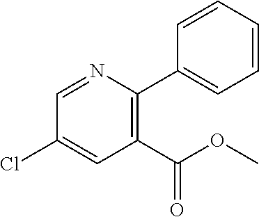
C1(C(OC)=O)=C(C2=CC=CC=C2)N=CC(Cl)=C1
